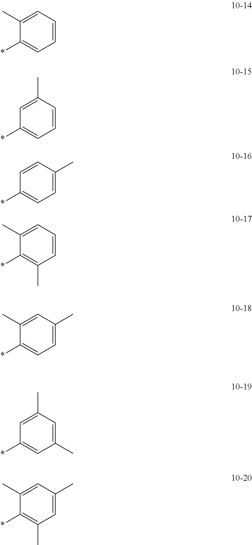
C1(C)=CC=CC=C1*.C1=C(C)C=CC=C1*.C1=CC(C)=CC=C1*.C1(C)=CC=CC(C)=C1*.C1=C(C)C=C(C)C=C1*.C1(C)=CC(C)=CC(C)=C1*.C1(C)=CC(C)=CC=C1*
